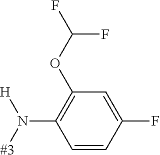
[#3]N([H])C1=C(OC(F)F)C=C(F)C=C1
